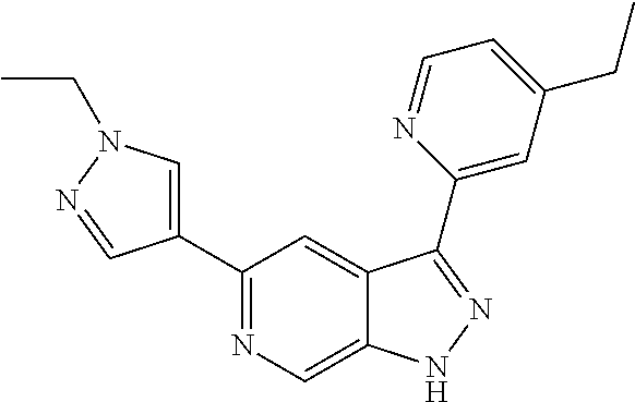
C1(C2=CN(CC)N=C2)=NC=C2C(=C1)C(C1=CC(CC)=CC=N1)=NN2
